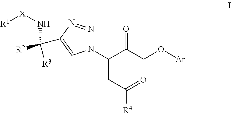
N1(C(C(CO[Ar])=O)CC([R4])=O)N=NC(C([R2])([R3])N[X][R1])=C1
